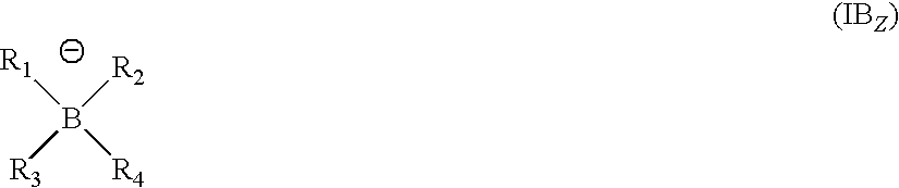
[R1]B([R4])([R2])[R3]
